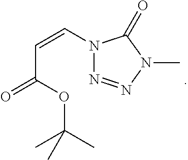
N1(C=CC(=O)OC(C)(C)C)N=NN(C)C1=O
